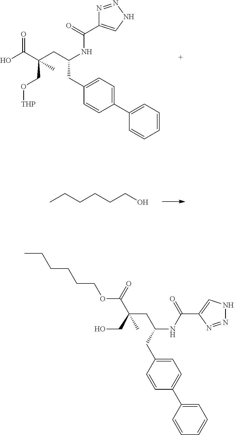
OC(C(CC(NC(=O)C1=CNN=N1)CC1=CC=C(C2=CC=CC=C2)C=C1)(CO[THP])C)=O.C(CCCO)CC.C(C(CC(NC(=O)C1=CNN=N1)CC1=CC=C(C2=CC=CC=C2)C=C1)(CO)C)(=O)OCCCCCC
